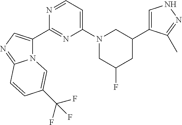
C1=C(C2CN(C3=CC=NC(C4=CN=C5N4C=C(C(F)(F)F)C=C5)=N3)CC(F)C2)C(C)=NN1
